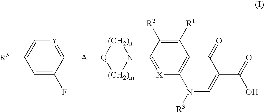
[R5]C1=C[Y]=C([A][Q]2[(CH2)m]N(C3=[X]C4=C(C([R1])=C3[R2])C(=O)C(C(=O)O)=CN4[R3])[(CH2)n]2)C(F)=C1
